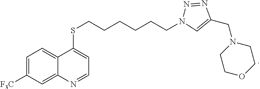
[F3C]C1=CC=C2C(=C1)N=CC=C2SCCCCCCN1N=NC(CN2CCOCC2)=C1
